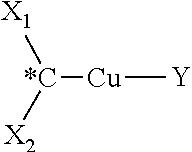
[*C]([Cu][Y])([X2])[X1]
